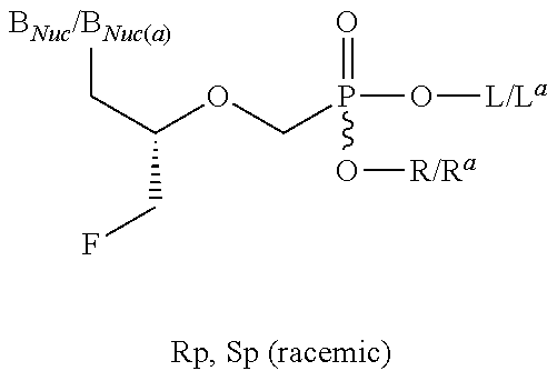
[BNuc/BNuc(a)]CC(CF)OCP(=O)(O[R/Ra])O[L/La]
